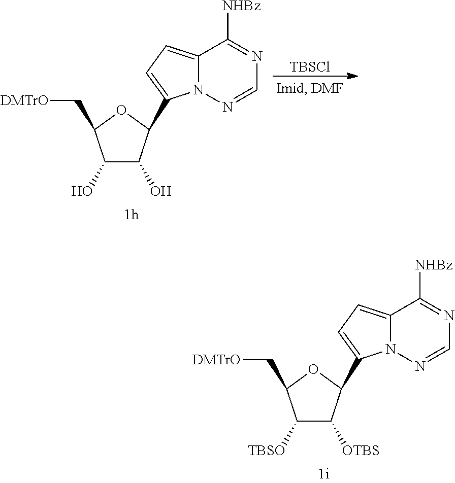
C12=CC=C(C3C(O)C(O)C(C[DMTrO])O3)N1N=CN=C2[NHBz].[TBSCl].C12=CC=C(C3C([OTBS])C([TBSO])C(C[DMTrO])O3)N1N=CN=C2[NHBz]
